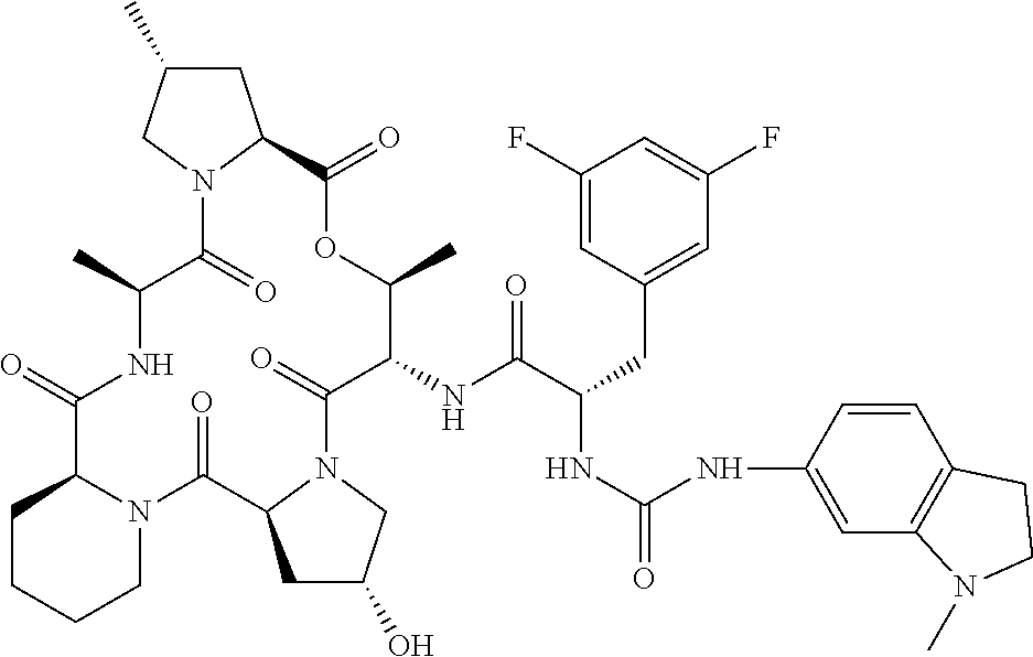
O=C1C2CCCCN2C(=O)C2CC(O)CN2C(=O)C(NC(C(CC2=CC(F)=CC(F)=C2)NC(=O)NC2=CC3=C(C=C2)CCN3C)=O)C(C)OC(=O)C2CC(C)CN2C(=O)C(C)N1
